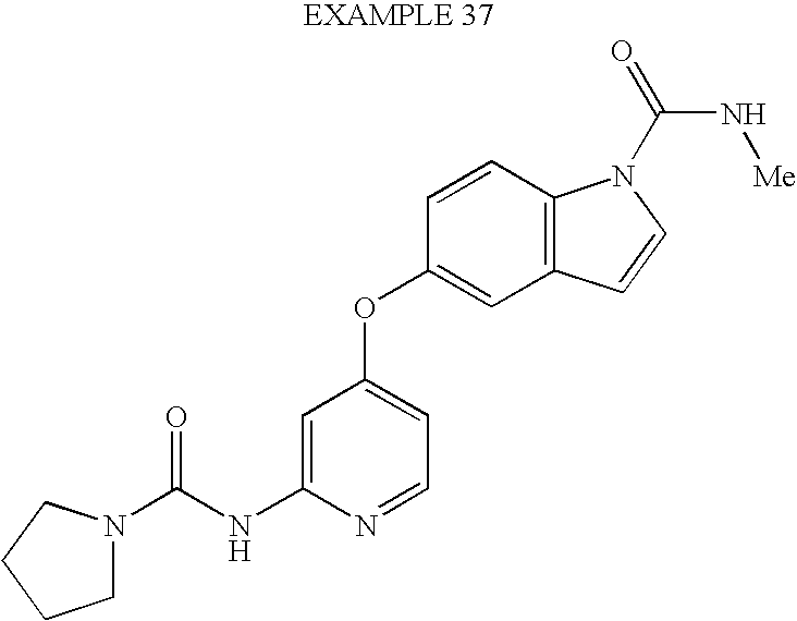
C1N(C(NC2=CC(OC3=CC4=C(C=C3)N(C(N[Me])=O)C=C4)=CC=N2)=O)CCC1
